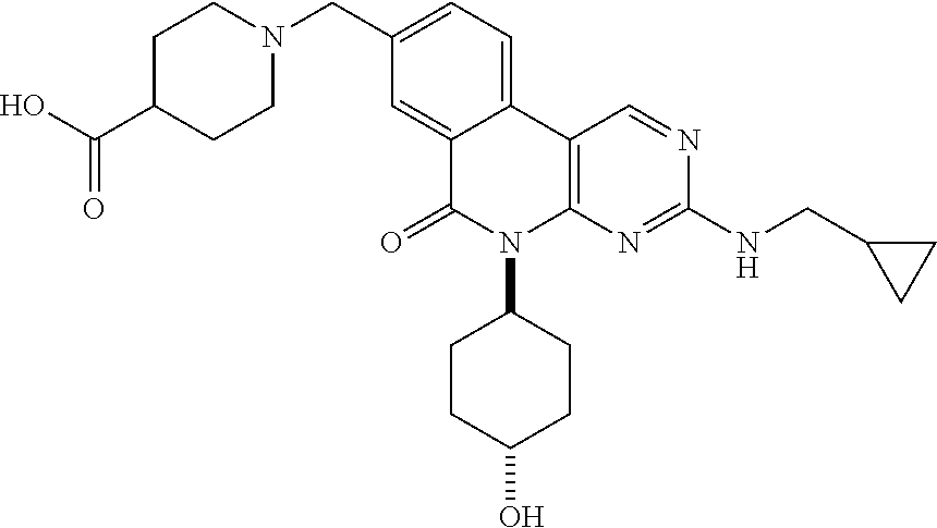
C1C(C(O)=O)CCN(CC2=CC=C3C(=C2)C(=O)N(C2CCC(O)CC2)C2=C3C=NC(NCC3CC3)=N2)C1
